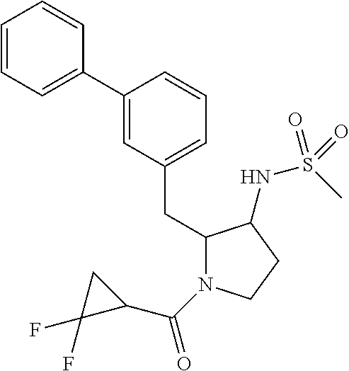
C1(C2=CC=CC=C2)=CC(CC2N(C(C3CC3(F)F)=O)CCC2NS(C)(=O)=O)=CC=C1
